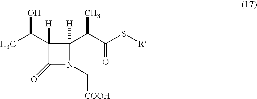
C1(C(C)O)([H])C(=O)N(C[COOH])C1([H])C(C(=O)S[R])C
